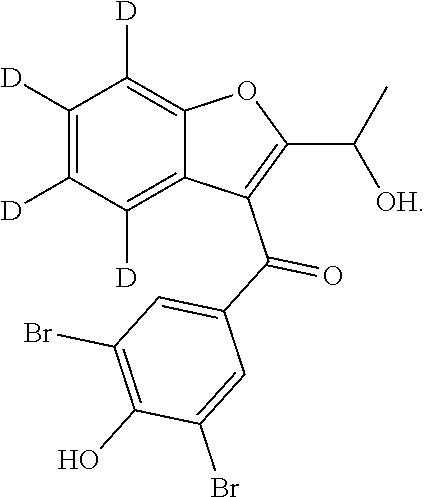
C1([D])=C([D])C([D])=C2C(=C1[D])OC(C(C)[OH])=C2C(C1=CC(Br)=C(O)C(Br)=C1)=O
